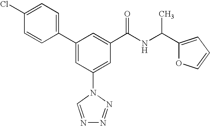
C1(C2=CC(N3C=NN=N3)=CC(C(NC(C3=CC=CO3)C)=O)=C2)=CC=C(Cl)C=C1
